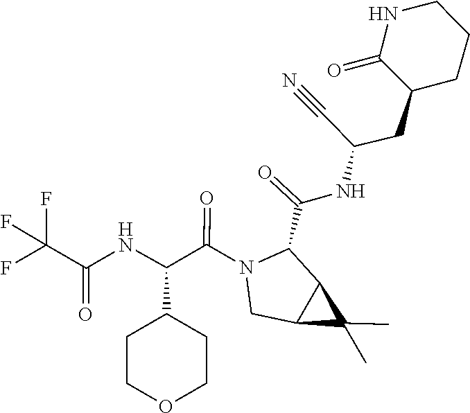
C1C2C(C)(C)C2C(C(NC(CC2C(=O)NCCC2)C#N)=O)N1C(C(NC(C(F)(F)F)=O)C1CCOCC1)=O
